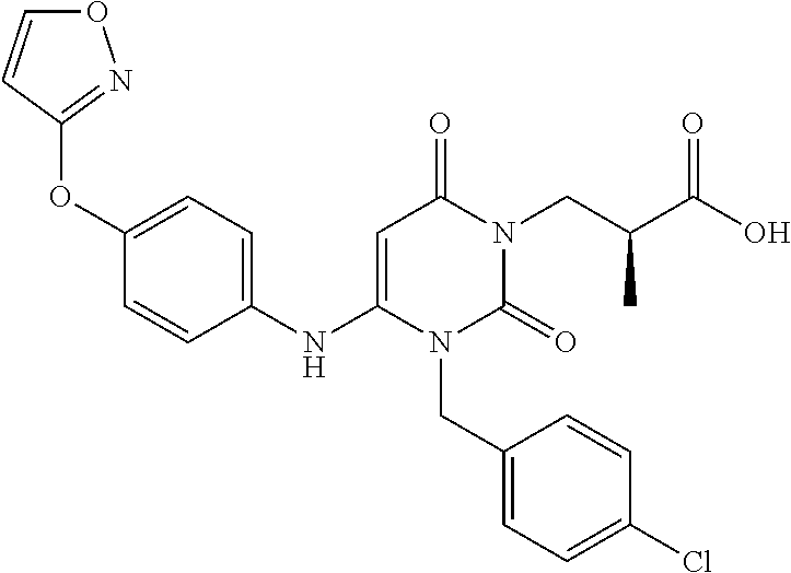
O(C1=CC=C(NC2=CC(=O)N(CC(C(O)=O)C)C(=O)N2CC2=CC=C(Cl)C=C2)C=C1)C1=NOC=C1
